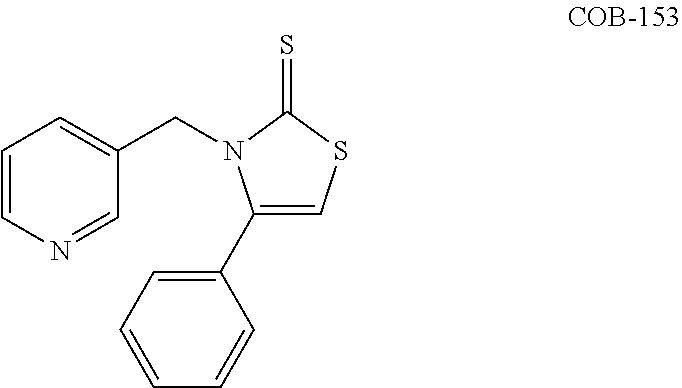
C1(C2=CC=CC=C2)=CSC(=S)N1CC1=CC=CN=C1
